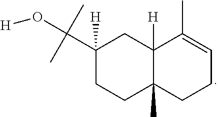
C12([H])C(C)(CCC=C1C)CCC(C(O[H])(C)C)([H])C2
